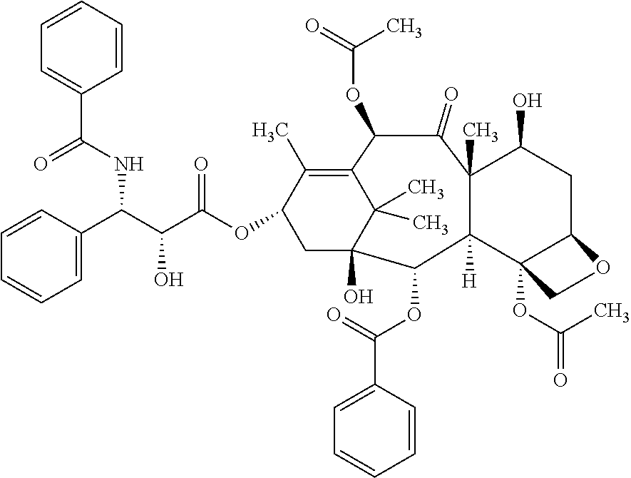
C1=CC=CC=C1C(C(C(OC1CC2(O)C(C)(C)C(=C1C)C(OC(=O)C)C(=O)C1(C)C([H])(C2OC(=O)C2=CC=CC=C2)C2(OC(C)=O)C(CC1O)OC2)=O)O)NC(=O)C1=CC=CC=C1
